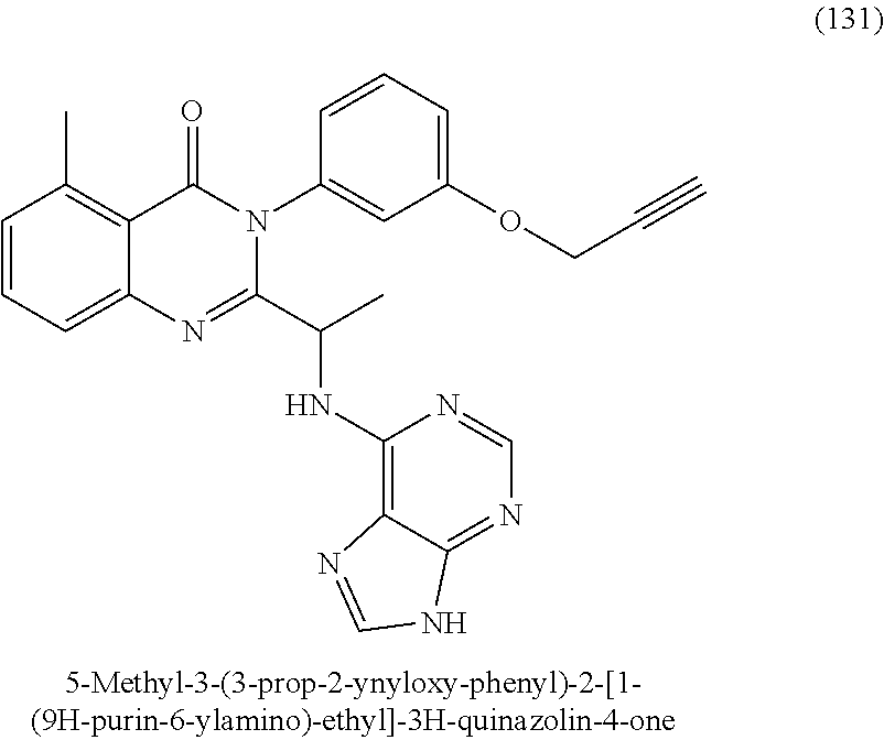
C1=CC=C2C(=C1C)C(=O)N(C1=CC(OCC#C)=CC=C1)C(C(NC1=C3C(=NC=N1)NC=N3)C)=N2
